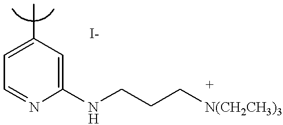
C1=C(C)C=C(NCCC[N(CH2CH3)3])N=C1
